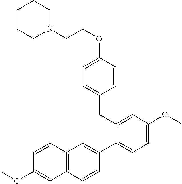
C1=CC(OCCN2CCCCC2)=CC=C1CC1=CC(OC)=CC=C1C1=CC2=C(C=C1)C=C(OC)C=C2
